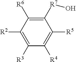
C1([R2])=C([R3])C([R4])=C([R5])C([R7]O)=C1[R6]
